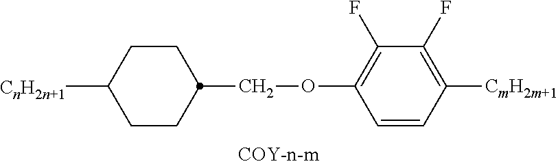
C(C1CCC([CnH2n+1])CC1)OC1=C(F)C(F)=C([CmH2m+1])C=C1
